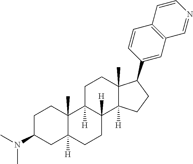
C1C(N(C)C)CC2([H])C(C)(C1)C1([H])C([H])(CC2)C2([H])C(C)(CC1)C(C1=CC3=C(C=C1)C=CN=C3)CC2
